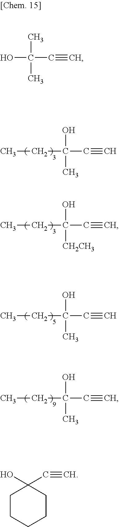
C(C(C#C)(O)C)C.C(C(C#C)(O)[CH2CH3])C.C(C(C#C)(O)C)C.C(C(C#C)(O)C)C.OC(C#C)(C)C.C1CCCCC1(O)C#C
